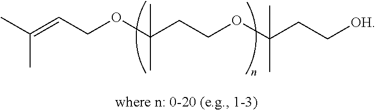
CC(=CCOC(CCOC(CC[OH])(C)C)(C)C)C
